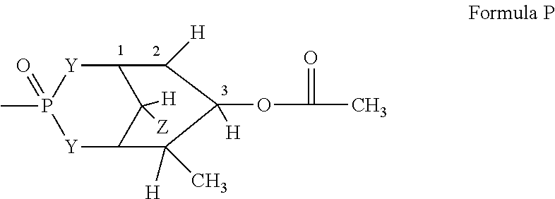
C12[Y]P(C)(=O)[Y]C(C1([H])[Z])C([H])(C)C(OC(=O)C)([H])C2[H]
